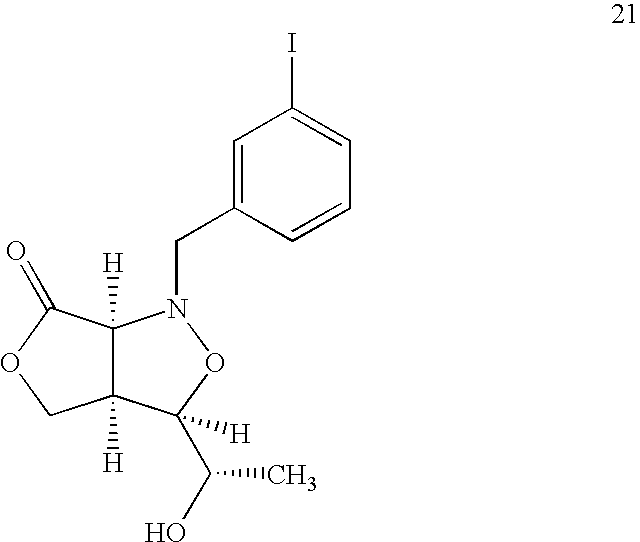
C12([H])C([H])(C(=O)OC1)N(CC1=CC(I)=CC=C1)OC2(C(C)O)[H]
